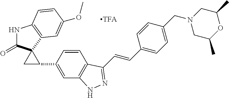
N1C(=O)C2(C3=C1C=CC(OC)=C3)CC2C1=CC2=C(C=C1)C(C=CC1=CC=C(CN3CC(C)OC(C)C3)C=C1)=NN2
